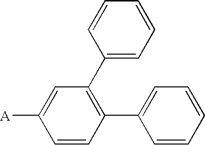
C1=CC(C2=CC=CC=C2)=C(C2=CC=CC=C2)C=C1[A]
